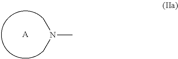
N(C)(C)C.[A]
